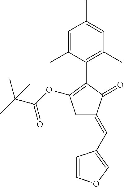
C1=C(C)C=C(C)C(C2=C(OC(C(C)(C)C)=O)CC(=CC3=COC=C3)C2=O)=C1C
